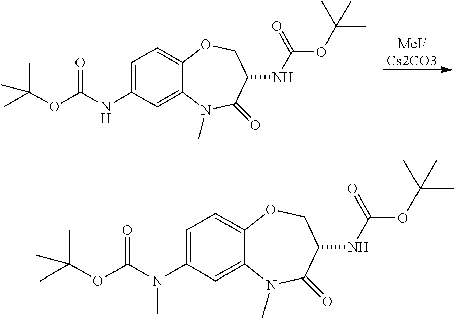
[MeI/Cs2CO3].C1=C(NC(OC(C)(C)C)=O)C=C2C(=C1)OCC(NC(=O)OC(C)(C)C)C(=O)N2C.C1=C(N(C(OC(C)(C)C)=O)C)C=C2C(=C1)OCC(NC(=O)OC(C)(C)C)C(=O)N2C
